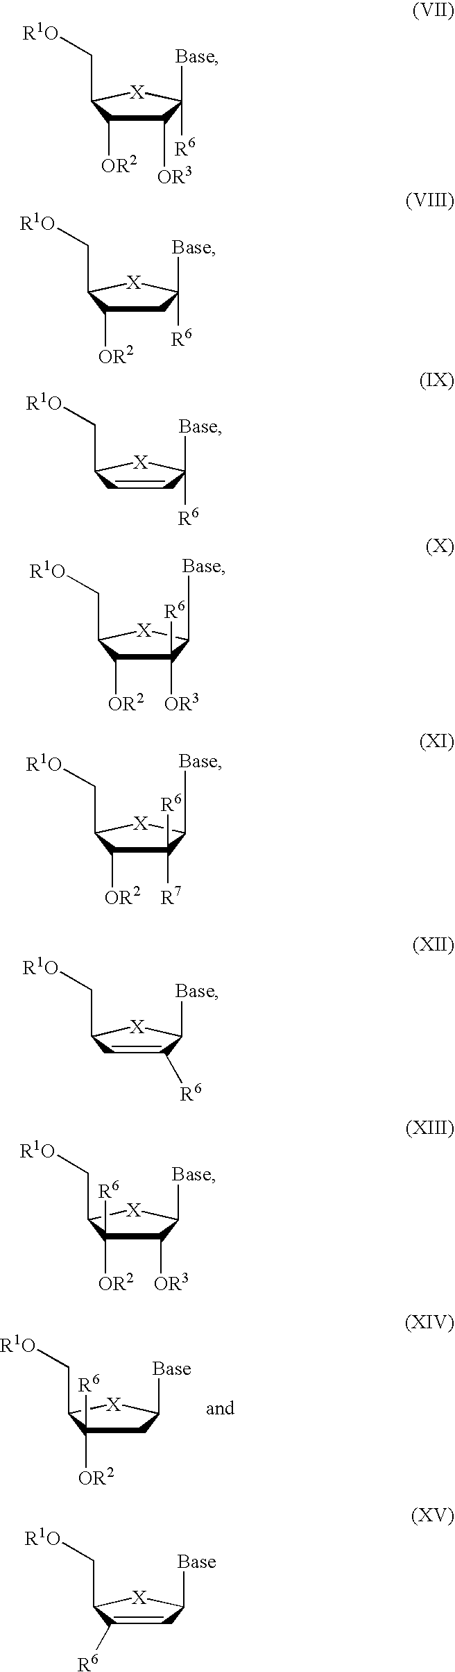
C1C([OR2])([R6])C(C[R1O])[X]C1[Base].C1([OR3])C([OR2])C(C[R1O])[X]C1([R6])[Base].C1C([OR2])C(C[R1O])[X]C1([R6])[Base].C1=CC(C[R1O])[X]C1([R6])[Base].C1([OR3])([R6])C([OR2])C(C[R1O])[X]C1[Base].C1([R6])=CC(C[R1O])[X]C1[Base].C1([OR3])C([OR2])([R6])C(C[R1O])[X]C1[Base].C1=C([R6])C(C[R1O])[X]C1[Base].C1([R6])([R7])C([OR2])C(C[R1O])[X]C1[Base]
